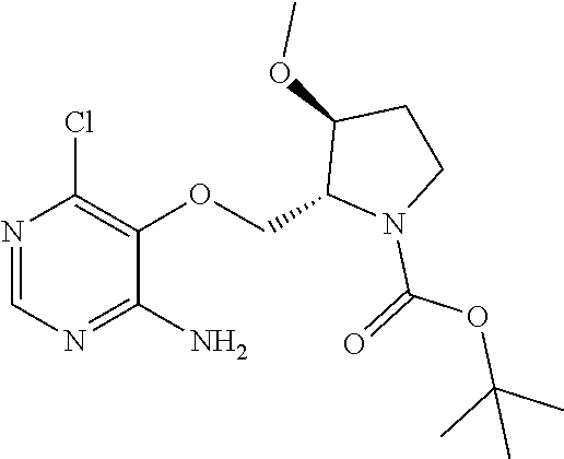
C1(Cl)=C(OCC2C(OC)CCN2C(=O)OC(C)(C)C)C(N)=NC=N1
